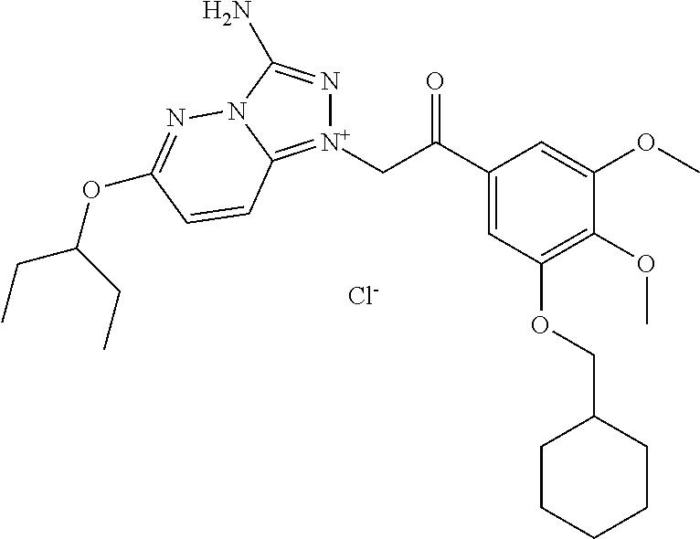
[Cl-].C(C(=O)C1=CC(OCC2CCCCC2)=C(OC)C(OC)=C1)[N+]1=C2N(C(N)=N1)N=C(OC(CC)CC)C=C2
